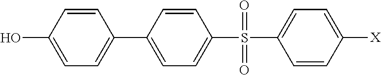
C1=CC([X])=CC=C1S(C1=CC=C(C2=CC=C(O)C=C2)C=C1)(=O)=O
